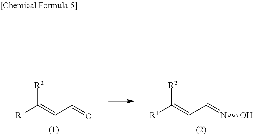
[R1]C(=CC=NO)[R2].[R1]C(=CC=O)[R2]
